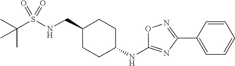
C1(CNS(C(C)(C)C)(=O)=O)CCC(NC2=NC(C3=CC=CC=C3)=NO2)CC1
